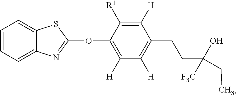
C1=CC=C2C(=C1)SC(OC1=C([H])C([H])=C(CCC(CC)(O)[F3C])C([H])=C1[R1])=N2
